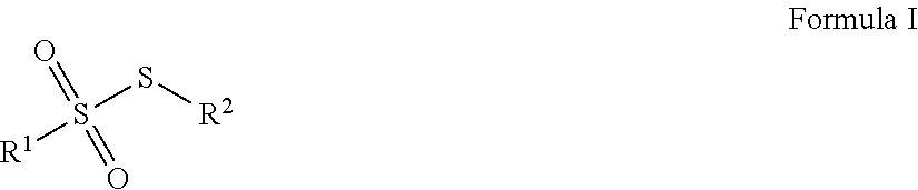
[R1]S(S[R2])(=O)=O
